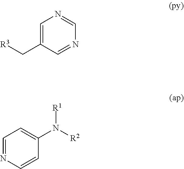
C1=C(C[R3])C=NC=N1.C1=NC=CC(N([R2])[R1])=C1
